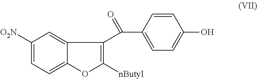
C1([O2N])=CC=C2C(=C1)C(C(C1=CC=C(O)C=C1)=O)=C([nButyl])O2
